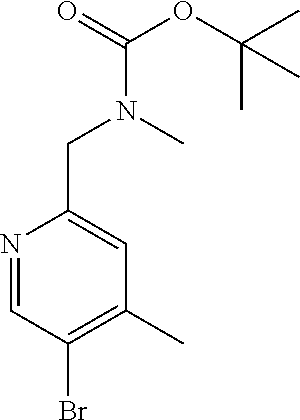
N1=CC(Br)=C(C)C=C1CN(C)C(OC(C)(C)C)=O
